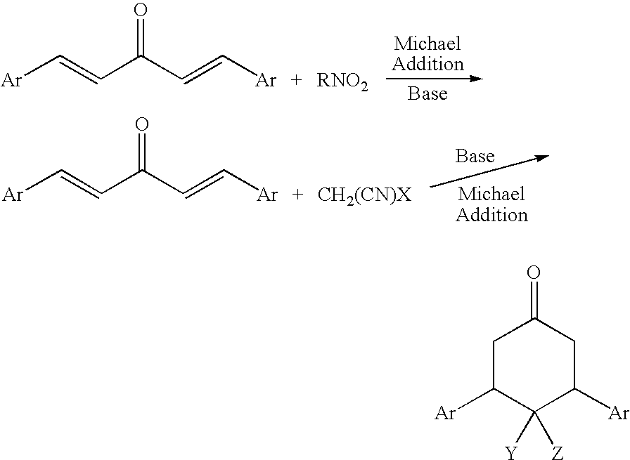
[Ar]C=CC(C=C[Ar])=O.[Ar]C=CC(C=C[Ar])=O.C1C([Ar])C([Y])([Z])C([Ar])CC1=O
